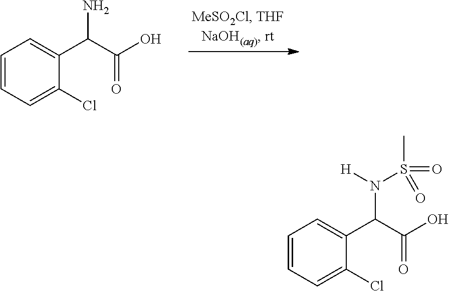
C1=CC=C(Cl)C(C(C(=O)O)N)=C1.C1=CC=C(Cl)C(C(C(=O)O)N([H])S(C)(=O)=O)=C1
